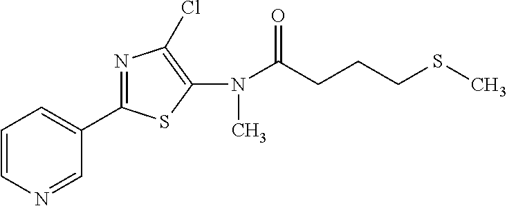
C1(N(C(=O)CCCSC)C)=C(Cl)N=C(C2=CC=CN=C2)S1
